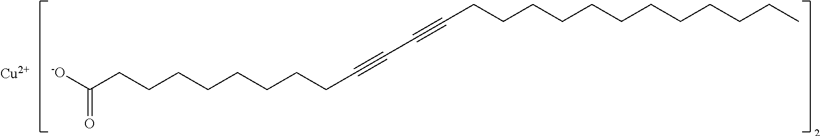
[-O]C(CCCCCCCCC#CC#CCCCCCCCCCCCC)=O.[Cu]
